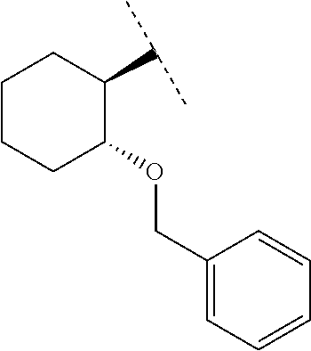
C1CCC(OCC2=CC=CC=C2)C(C(C)C)C1
